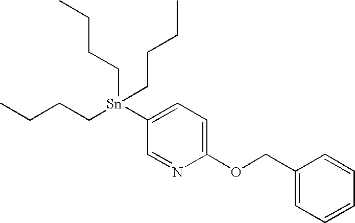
C1([Sn](CCCC)(CCCC)CCCC)=CC=C(OCC2=CC=CC=C2)N=C1
